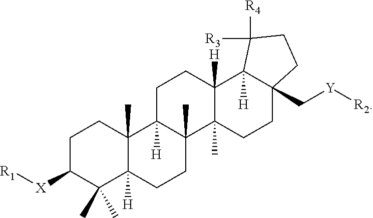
C1C([X][R1])C(C)(C)C2([H])C(C)(C1)C1([H])C(C)(CC2)C2(C)C([H])(CC1)C1([H])C(C[Y][R2])(CC2)CCC1([R3])[R4]
